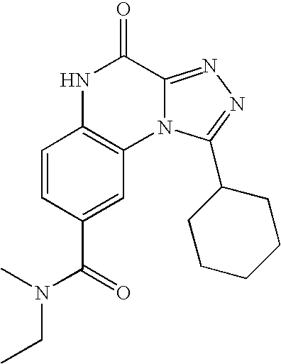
C1=CC(C(=O)N(CC)C)=CC2=C1NC(=O)C1=NN=C(C3CCCCC3)N21
